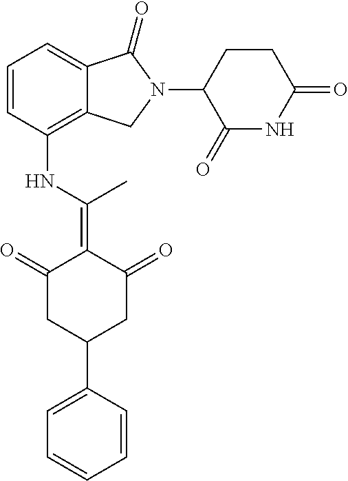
C1(NC(=C2C(=O)CC(C3=CC=CC=C3)CC2=O)C)=C2C(=CC=C1)C(=O)N(C1C(=O)NC(=O)CC1)C2
